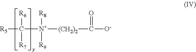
[R5]C([N+]([R8])([R9])[(CH2)2]C([O-])=O)([R6])[R7]
